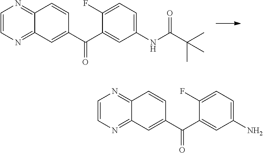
C1=CN=C2C(=N1)C=CC(C(C1=CC(NC(C(C)(C)C)=O)=CC=C1F)=O)=C2.C1=CN=C2C(=N1)C=CC(C(C1=CC(N)=CC=C1F)=O)=C2
